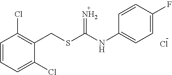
C1=CC=C(Cl)C(CSC(NC2=CC=C(F)C=C2)=N)=C1Cl.Cl
